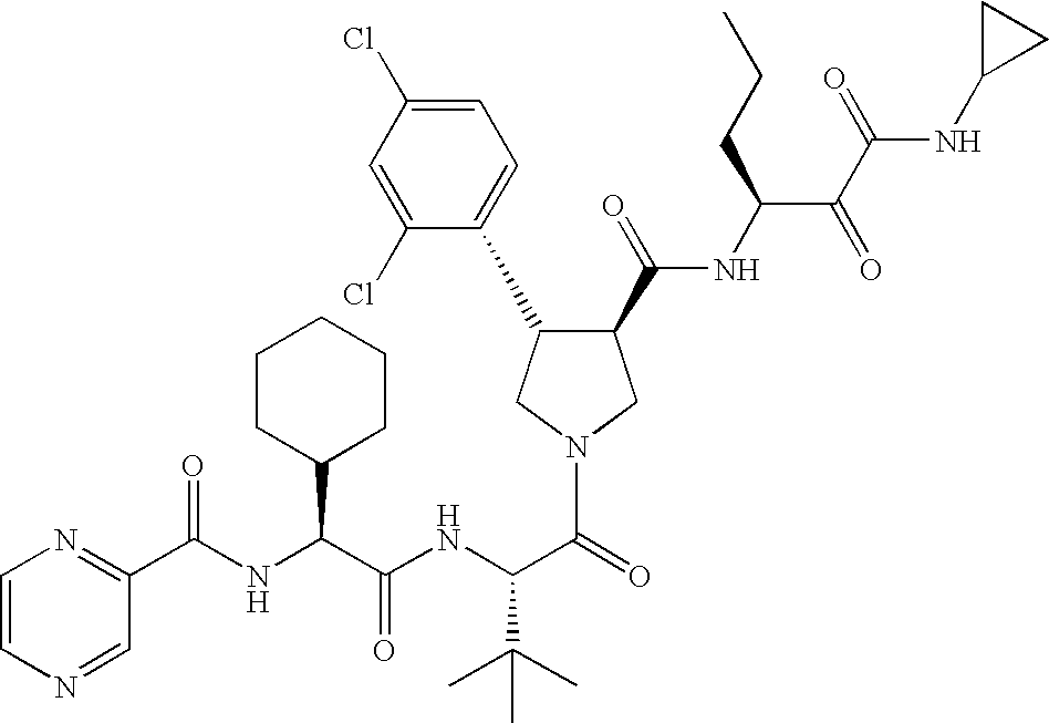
C1=CN=CC(C(NC(C(NC(C(=O)N2CC(C(=O)NC(C(=O)C(=O)NC3CC3)CCC)C(C3=CC=C(Cl)C=C3Cl)C2)C(C)(C)C)=O)C2CCCCC2)=O)=N1
